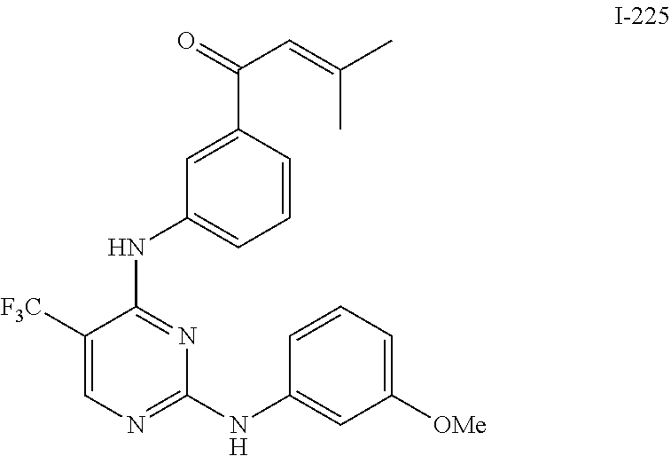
C1([F3C])=CN=C(NC2=CC([OMe])=CC=C2)N=C1NC1=CC=CC(C(C=C(C)C)=O)=C1
